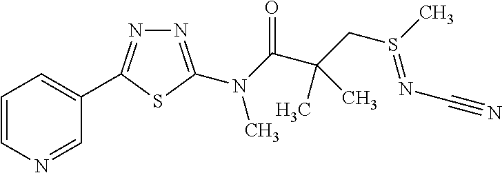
C1=CN=CC(C2=NN=C(N(C(C(CS(C)=NC#N)(C)C)=O)C)S2)=C1
